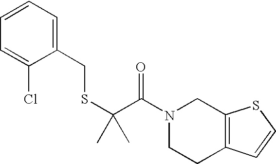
C1=CC=C(CSC(C(N2CCC3=C(C2)SC=C3)=O)(C)C)C(Cl)=C1
